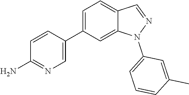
C1=CC(C2=CC=C3C(=C2)N(C2=CC=CC(C)=C2)N=C3)=CN=C1N
